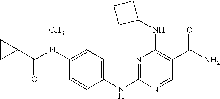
N1=C(NC2=CC=C(N(C)C(C3CC3)=O)C=C2)N=CC(C(N)=O)=C1NC1CCC1
